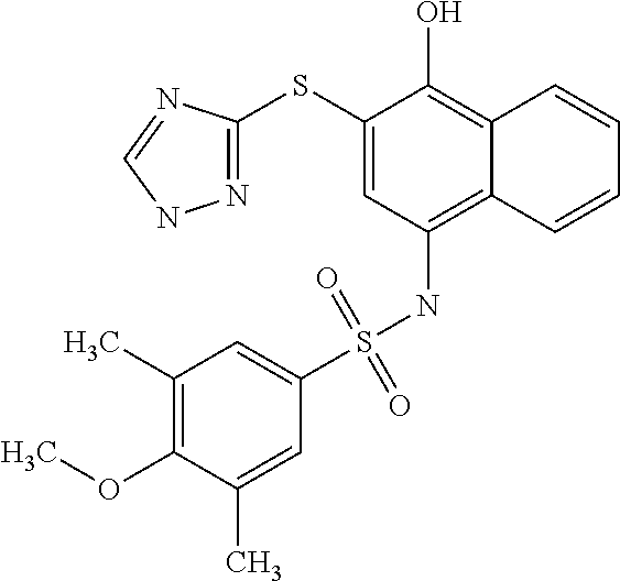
N1=C(SC2=CC(NS(C3=CC(C)=C(OC)C(C)=C3)(=O)=O)=C3C(=C2O)C=CC=C3)N=CN1
